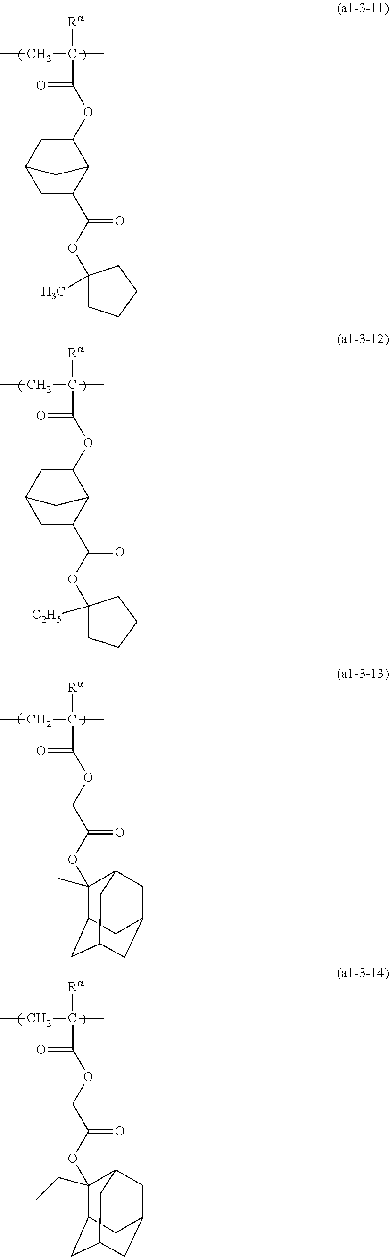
CCC([Ra])(C)C(=O)OC1CC2CC1C(C(=O)OC1(C)CCCC1)C2.CCC([Ra])(C)C(=O)OC1CC2CC1C(C(=O)OC1([C2H5])CCCC1)C2.CCC([Ra])(C)C(=O)OCC(=O)OC1(C)C2CC3CC(CC1C3)C2.CCC([Ra])(C)C(=O)OCC(=O)OC1(CC)C2CC3CC(CC1C3)C2
